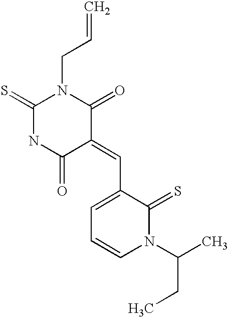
C=CCN1C(=S)NC(=O)C(=CC2=CC=CN(C(C)CC)C2=S)C1=O
